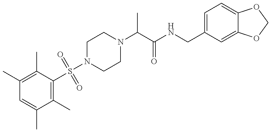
C1(C)=C(C)C(S(N2CCN(C(C)C(=O)NCC3=CC=C4C(=C3)OCO4)CC2)(=O)=O)=C(C)C(C)=C1
